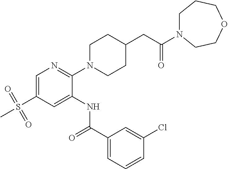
C1=C(S(=O)(=O)C)C=C(NC(C2=CC=CC(Cl)=C2)=O)C(N2CCC(CC(=O)N3CCCOCC3)CC2)=N1
